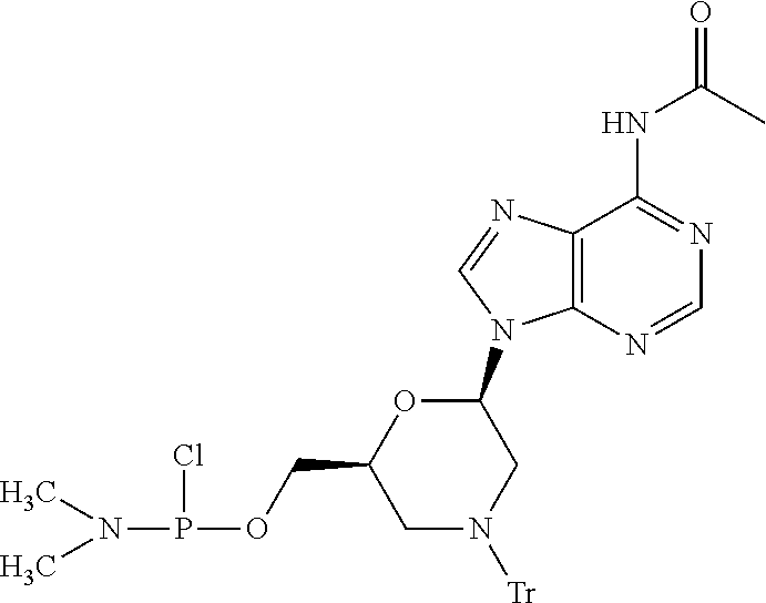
C1(NC(=O)C)=NC=NC2=C1N=CN2C1OC(COP(N(C)C)Cl)CN([Tr])C1
